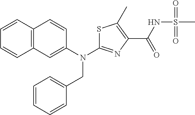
N(C1=NC(C(=O)NS(C)(=O)=O)=C(C)S1)(CC1=CC=CC=C1)C1=CC2=C(C=C1)C=CC=C2
